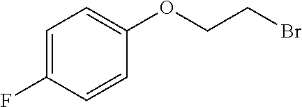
C1=C(F)C=CC(OCCBr)=C1
